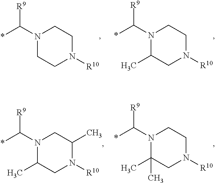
N1(C(*)[R9])C(C)(C)CN([R10])CC1.N1(C(*)[R9])C(C)CN([R10])C(C)C1.N1(C(*)[R9])C(C)CN([R10])CC1.N1(C(*)[R9])CCN([R10])CC1
